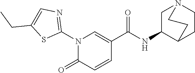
N1(C2=NC=C(CC)S2)C(=O)C=CC(C(NC2C3CCN(C2)CC3)=O)=C1
